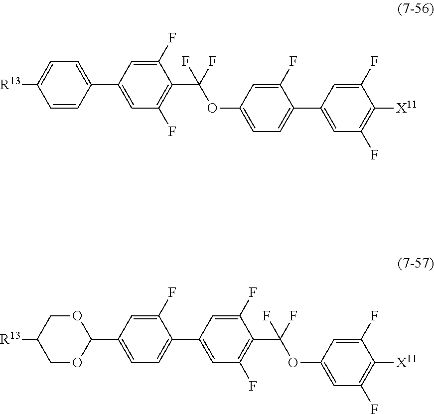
C1=C(C2=CC=C([R13])C=C2)C=C(F)C(C(OC2=CC=C(C3=CC(F)=C([X11])C(F)=C3)C(F)=C2)(F)F)=C1F.C1=C(C2OCC([R13])CO2)C=C(F)C(C2=CC(F)=C(C(OC3=CC(F)=C([X11])C(F)=C3)(F)F)C(F)=C2)=C1
